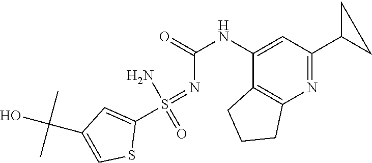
N1=C(C2CC2)C=C(NC(=O)N=S(C2=CC(C(O)(C)C)=CS2)(N)=O)C2=C1CCC2
